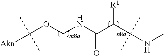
N(COC([Akn])(C)C)C(C(C(NC)(C)C)[R1])=O
